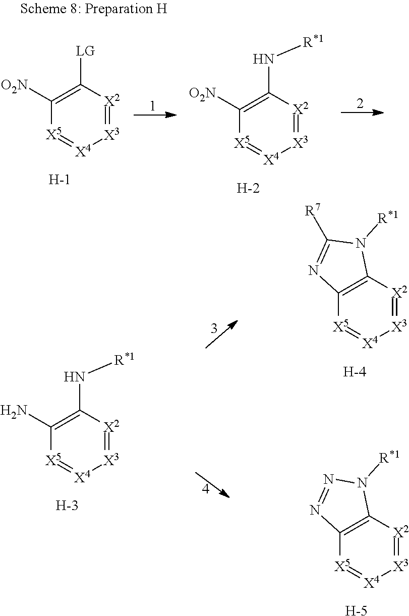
C1([O2N])=C([LG])[X2]=[X3][X4]=[X5]1.[H].C1([O2N])=C(N[R*1])[X2]=[X3][X4]=[X5]1.[H].C1(N)=C(N[R*1])[X2]=[X3][X4]=[X5]1.[H].C12=C([X2]=[X3][X4]=[X5]1)N([R*1])C([R7])=N2.[H].C12=C([X2]=[X3][X4]=[X5]1)N([R*1])N=N2.[H]
